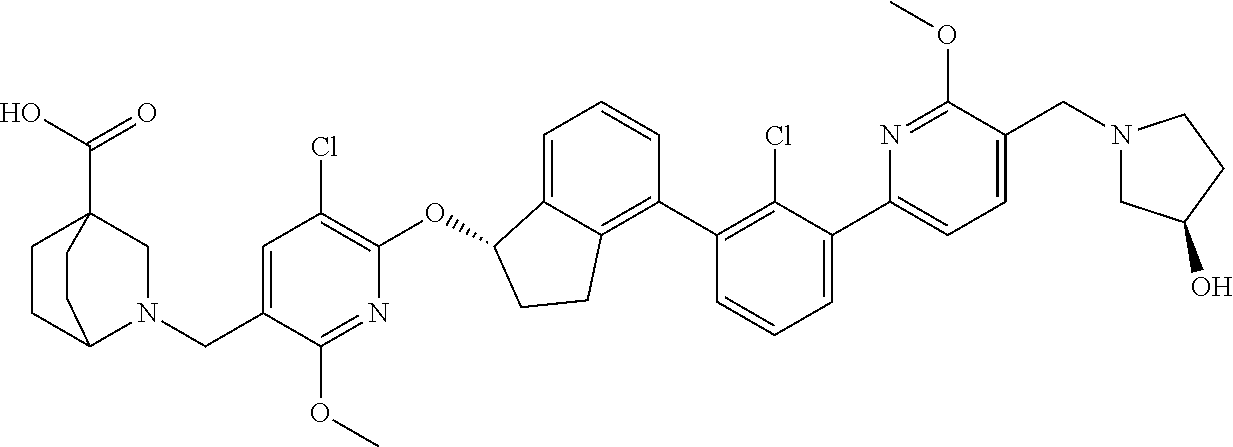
O(C1C2=CC=CC(C3=C(Cl)C(C4=CC=C(CN5CC(O)CC5)C(OC)=N4)=CC=C3)=C2CC1)C1=C(Cl)C=C(CN2CC3(C(=O)O)CCC2CC3)C(OC)=N1
